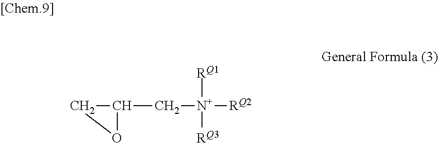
C1C(C[N+]([RQ2])([RQ1])[RQ3])O1
